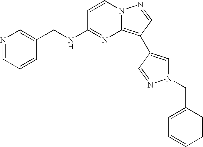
C1(CNC2=NC3=C(C4=CN(CC5=CC=CC=C5)N=C4)C=NN3C=C2)=CN=CC=C1
